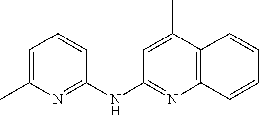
C1=C(C)N=C(NC2=NC3=C(C(C)=C2)C=CC=C3)C=C1
